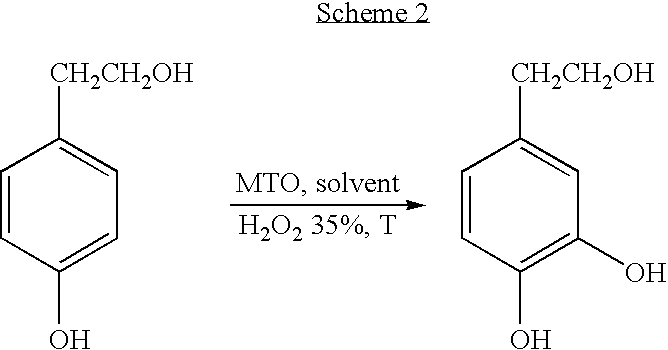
C1=CC(O)=CC=C1[CH2CH2OH].C1=CC(O)=C(O)C=C1[CH2CH2OH]
